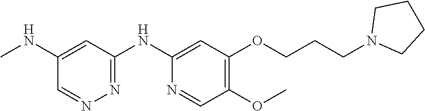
C1(NC)=CC(NC2=CC(OCCCN3CCCC3)=C(OC)C=N2)=NN=C1
